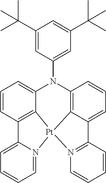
C1=CC2=C3C(=C1)N(C1=CC(C(C)(C)C)=CC(C(C)(C)C)=C1)C1=C4C(=CC=C1)C1=N(C=CC=C1)[Pt]34N1=CC=CC=C21
